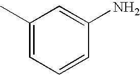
C1(C)=CC=CC(N)=C1
